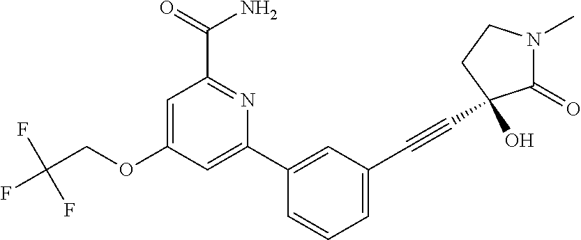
C1(OCC(F)(F)F)=CC(C(N)=O)=NC(C2=CC(C#CC3(O)C(=O)N(C)CC3)=CC=C2)=C1
